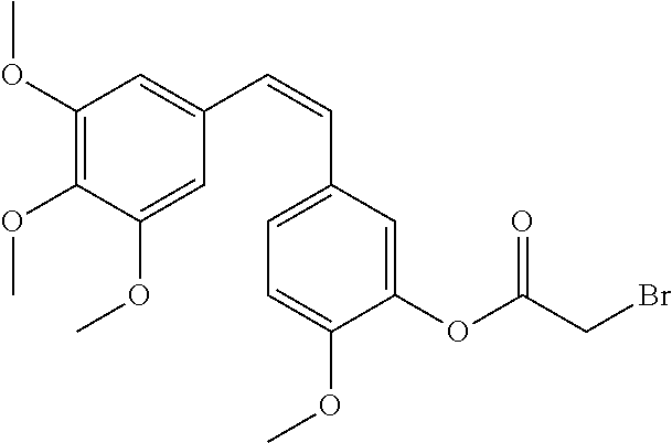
C1(OC)=C(OC)C(OC)=CC(C=CC2=CC=C(OC)C(OC(CBr)=O)=C2)=C1
